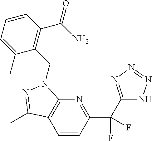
C1=CC(C(C2=NN=NN2)(F)F)=NC2=C1C(C)=NN2CC1=C(C(N)=O)C=CC=C1C
